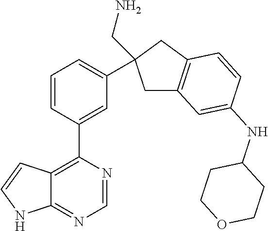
C12=C(C3=CC(C4(CN)CC5=C(C4)C=CC(NC4CCOCC4)=C5)=CC=C3)N=CN=C1NC=C2
